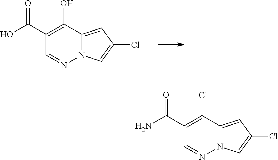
C12=CC(Cl)=CN1N=CC(C(O)=O)=C2O.C12=CC(Cl)=CN1N=CC(C(N)=O)=C2Cl
